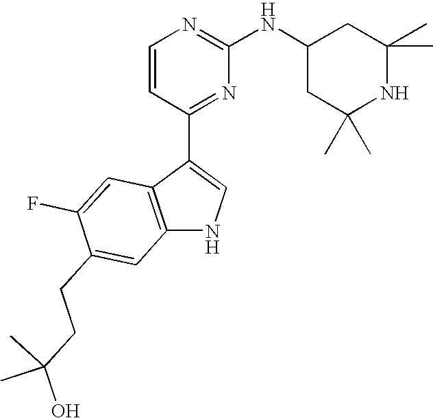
C1=CC(C2=CNC3=C2C=C(F)C(CCC(O)(C)C)=C3)=NC(NC2CC(C)(C)NC(C)(C)C2)=N1
